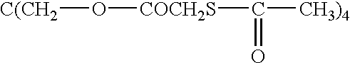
[C(CH2]O[COCH2S]C(=O)[CH3)4]
